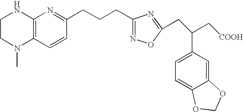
C1CN(C)C2=C(N1)N=C(CCCC1=NOC(CC(C3=CC=C4C(=C3)OCO4)C[COOH])=N1)C=C2
